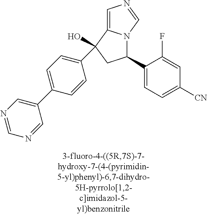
C1=CC(C2(O)C3=CN=CN3C(C3=CC=C([CN])C=C3F)C2)=CC=C1C1=CN=CN=C1
